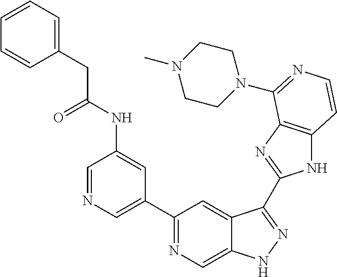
C1=NC=C(C2=NC=C3C(=C2)C(C2=NC4=C(N2)C=CN=C4N2CCN(C)CC2)=NN3)C=C1NC(CC1=CC=CC=C1)=O
